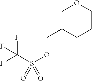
O(S(C(F)(F)F)(=O)=O)CC1CCCOC1
